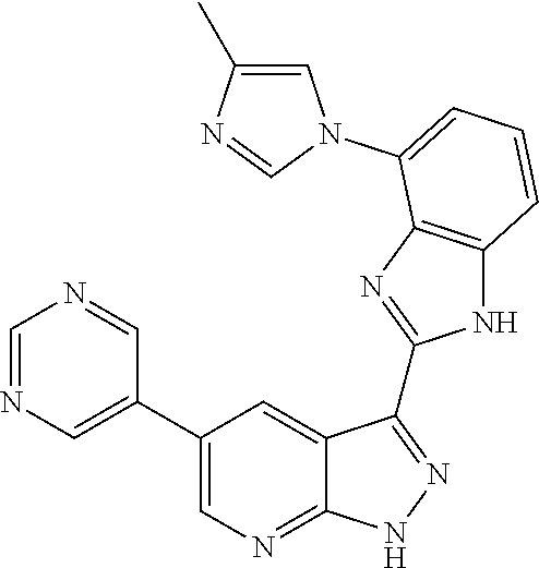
C1=NC=C(C2=CN=C3C(=C2)C(C2=NC4=C(N2)C=CC=C4N2C=C(C)N=C2)=NN3)C=N1
